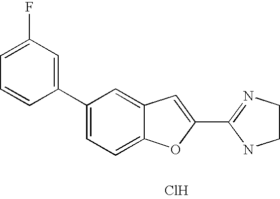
C1(C2=NCCN2)=CC2=CC(C3=CC(F)=CC=C3)=CC=C2O1.Cl
